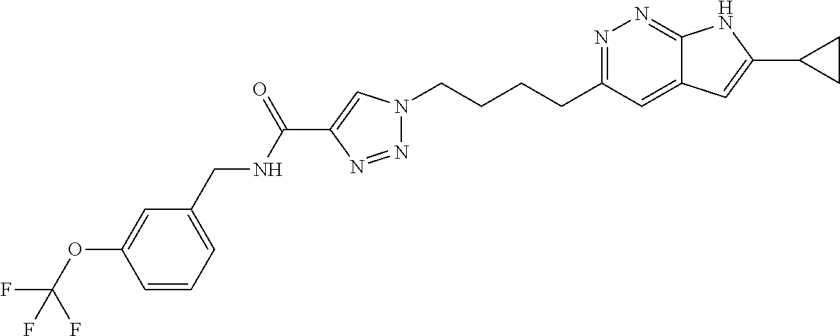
N1=C(CCCCN2N=NC(C(NCC3=CC=CC(OC(F)(F)F)=C3)=O)=C2)C=C2C(=N1)NC(C1CC1)=C2
